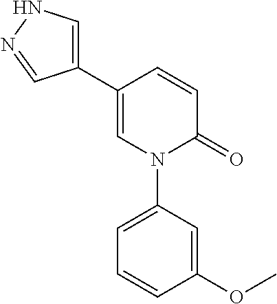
C1=CC(C2=CNN=C2)=CN(C2=CC=CC(OC)=C2)C1=O
